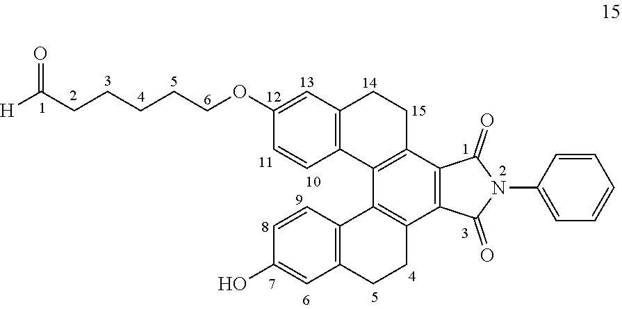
C1(OCCCCCC([H])=O)=CC2=C(C=C1)C1=C(CC2)C2=C(C3=C1C1=C(CC3)C=C(O)C=C1)C(=O)N(C1=CC=CC=C1)C2=O
